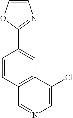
C1=CC2=C(C=C1C1=NC=CO1)C(Cl)=CN=C2
